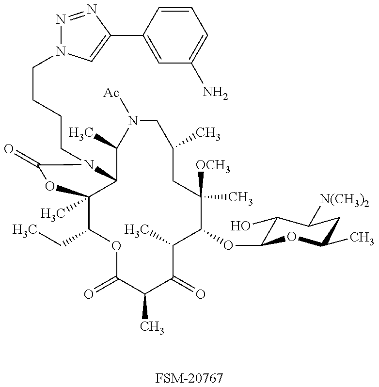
[FSM-20767].C1(CC)C2(C)C(N(CCCCN3N=NC(C4=CC(N)=CC=C4)=C3)C(=O)O2)C(C)N([Ac])CC(C)CC([OCH3])(C)C(OC2C(O)C([N(CH3)2])CC(C)O2)C(C)C(=O)C(C)C(=O)O1
